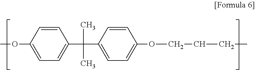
COC1=CC=C(C(C2=CC=C(OCCCC)C=C2)(C)C)C=C1
